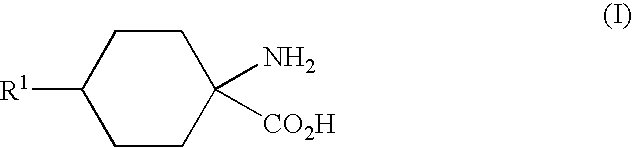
C1CC([R1])CCC1(N)[CO2H]
